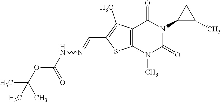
C12=C(N(C)C(=O)N(C3C(C)C3)C1=O)SC(C=NNC(OC(C)(C)C)=O)=C2C
